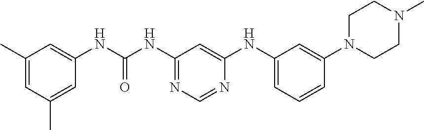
C1(C)=CC(C)=CC(NC(=O)NC2=NC=NC(NC3=CC=CC(N4CCN(C)CC4)=C3)=C2)=C1
